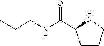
C(NCCC)(=O)C1CCCN1
